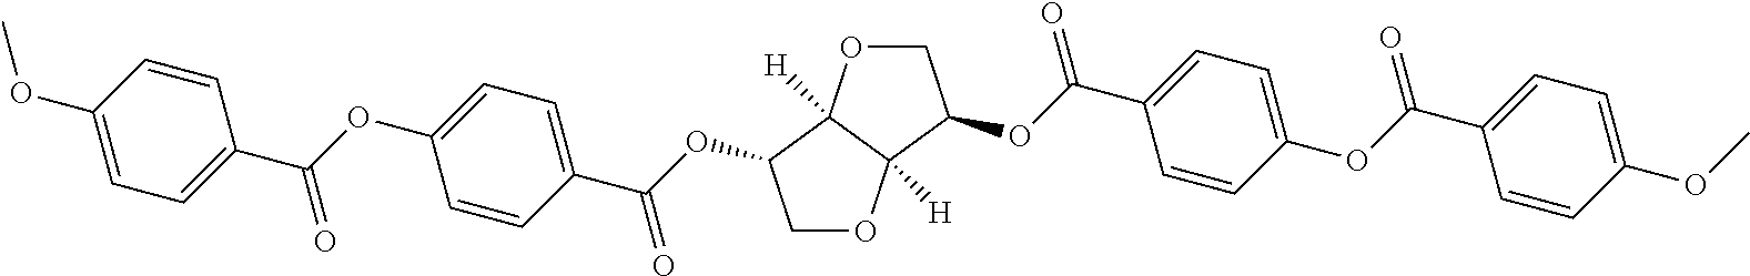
C1OC2([H])C([H])(C1OC(C1=CC=C(OC(C3=CC=C(OC)C=C3)=O)C=C1)=O)OCC2OC(C1=CC=C(OC(C2=CC=C(OC)C=C2)=O)C=C1)=O
